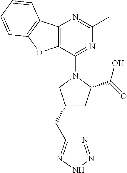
C1(CC2=NNN=N2)CC(C(O)=O)N(C2=NC(C)=NC3=C2OC2=C3C=CC=C2)C1
